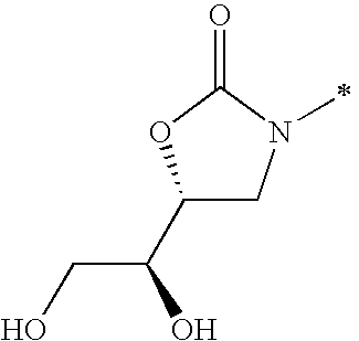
C1(C(CO)O)CN(C)C(=O)O1
